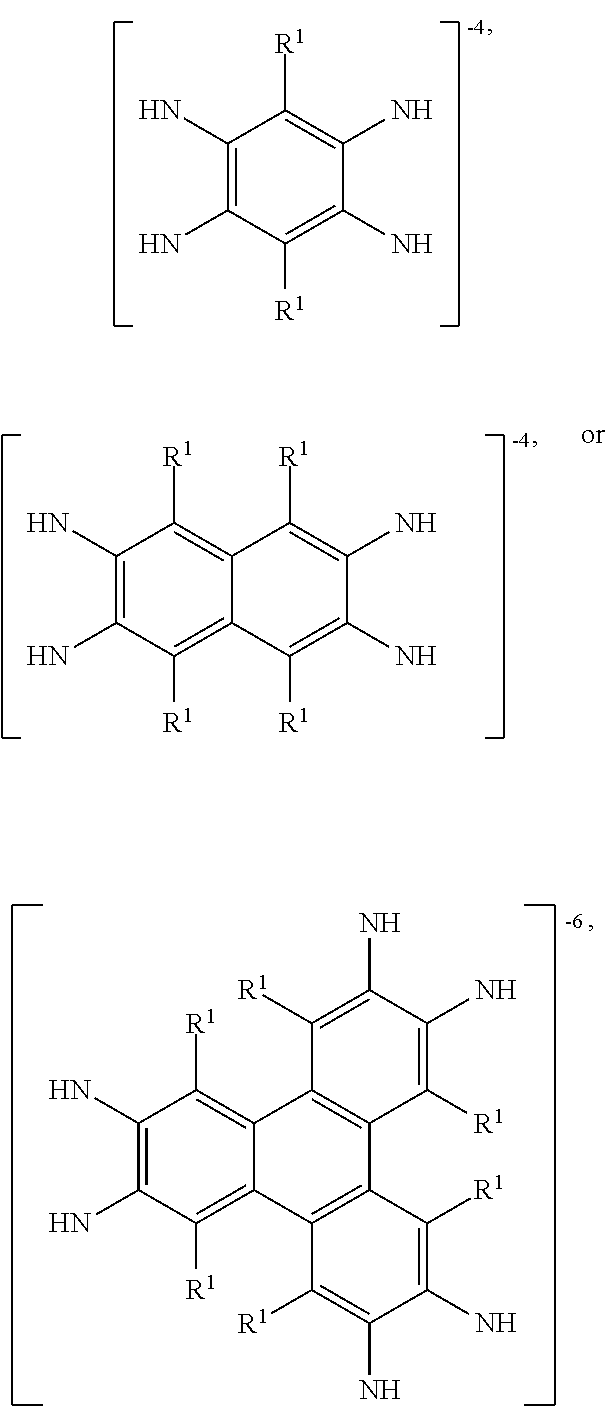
C1(N)=C(N)C([R1])=C(N)C(N)=C1[R1].C1(N)=C(N)C([R1])=C2C(=C1[R1])C([R1])=C(N)C(N)=C2[R1].C1(N)=C(N)C([R1])=C2C(=C1[R1])C1=C(C3=C2C([R1])=C(N)C(N)=C3[R1])C([R1])=C(N)C(N)=C1[R1]
